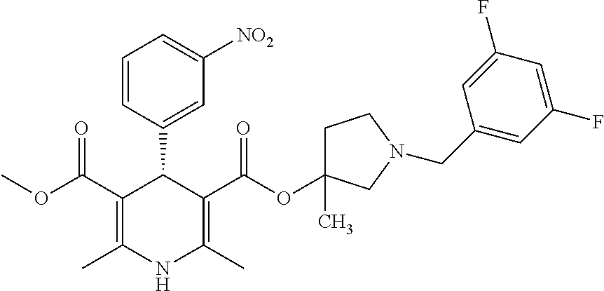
C1(C2=CC([NO2])=CC=C2)C(C(OC)=O)=C(C)NC(C)=C1C(OC1(C)CCN(CC2=CC(F)=CC(F)=C2)C1)=O
